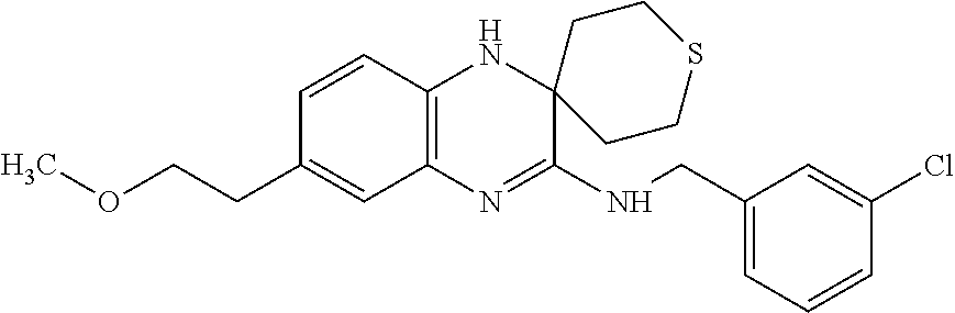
C12=C(N=C(NCC3=CC=CC(Cl)=C3)C3(N1)CCSCC3)C=C(CCOC)C=C2
